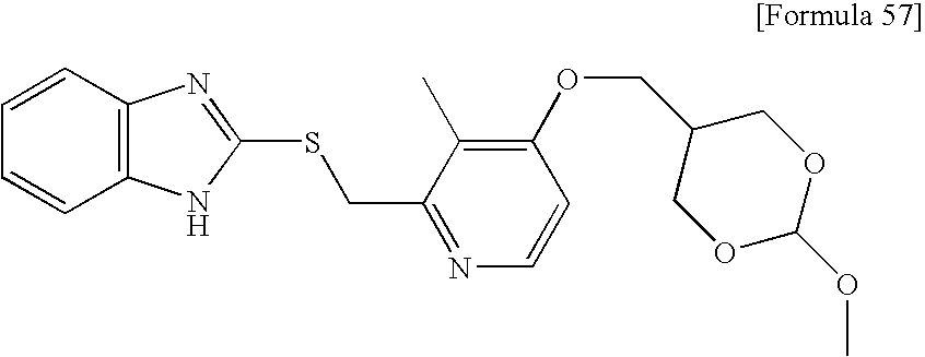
S(C1=NC2=C(C=CC=C2)N1)CC1=NC=CC(OCC2COC(OC)OC2)=C1C
